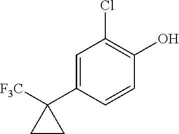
C1(C2=CC(Cl)=C(O)C=C2)([F3C])CC1
